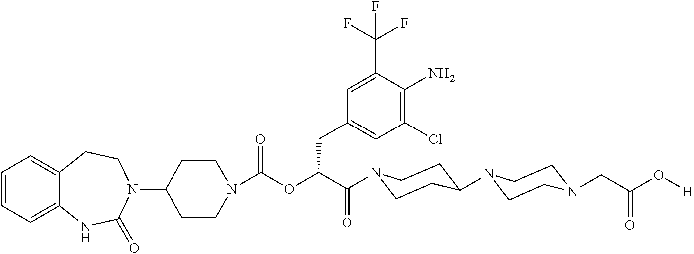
C1(N2CCC3=CC=CC=C3NC2=O)CCN(C(=O)OC(C(=O)N2CCC(N3CCN(CC(O[H])=O)CC3)CC2)CC2=CC(Cl)=C(N)C(C(F)(F)F)=C2)CC1
